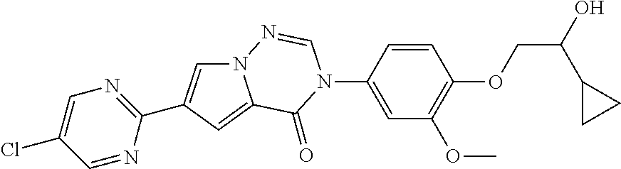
C1=CC(N2C(=O)C3=CC(C4=NC=C(Cl)C=N4)=CN3N=C2)=CC(OC)=C1OCC(O)C1CC1
